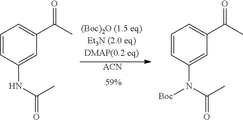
[ACN].C1=CC(NC(=O)C)=CC(C(C)=O)=C1.C1=CC(N(C(=O)C)[Boc])=CC(C(C)=O)=C1
